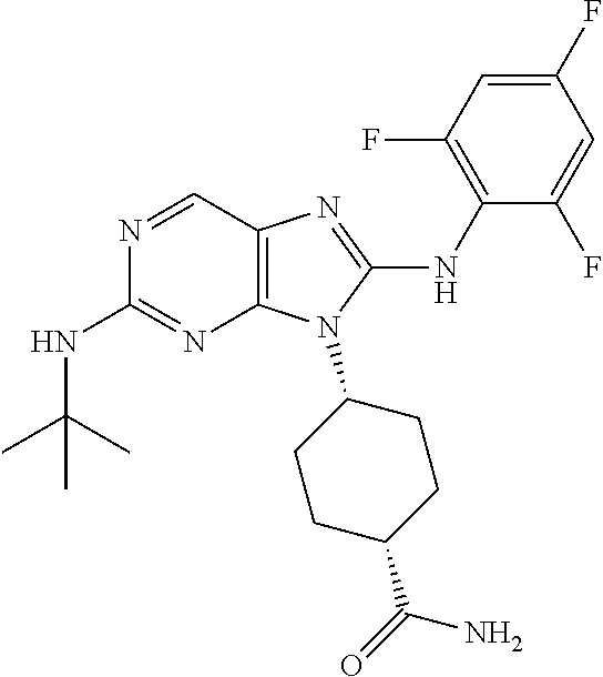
N1=CC2=C(N=C1NC(C)(C)C)N(C1CCC(C(=O)N)CC1)C(NC1=C(F)C=C(F)C=C1F)=N2
